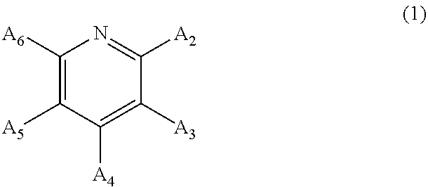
C1([A6])=C([A5])C([A4])=C([A3])C([A2])=N1
